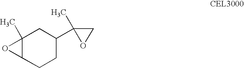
C12(C)C(CCC(C3(C)OC3)C1)O2
